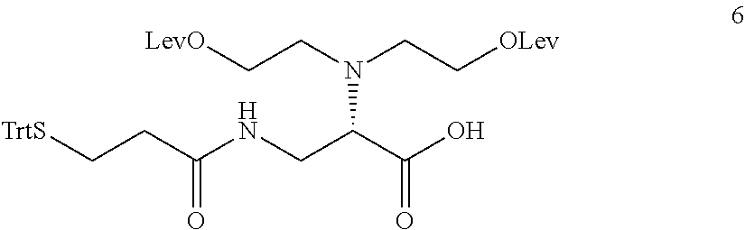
C(C(C(O)=O)N(CC[LevO])CC[OLev])NC(CC[TrtS])=O
